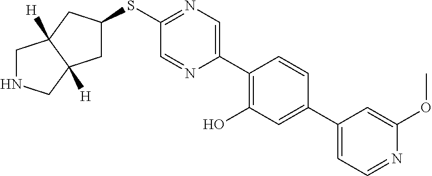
S(C1=NC=C(C2=C(O)C=C(C3=CC=NC(OC)=C3)C=C2)N=C1)C1CC2([H])CNCC2([H])C1
